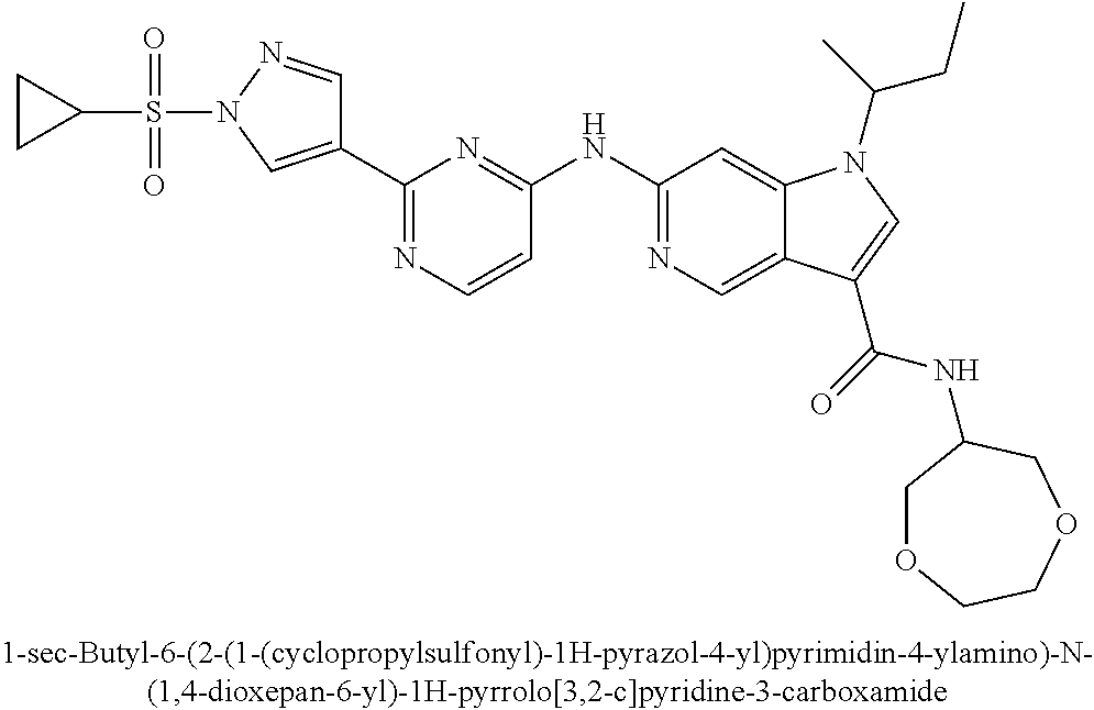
C1=C(C(=O)NC2COCCOC2)C2=CN=C(NC3=NC(C4=CN(S(C5CC5)(=O)=O)N=C4)=NC=C3)C=C2N1C(C)CC
